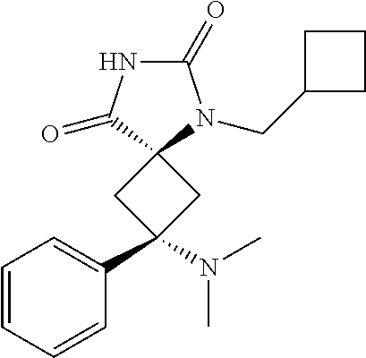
C1=CC=CC(C2(N(C)C)CC3(C2)N(CC2CCC2)C(=O)NC3=O)=C1
